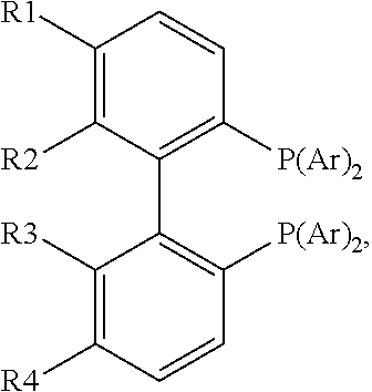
C1([R1])=C([R2])C(C2=C([P(Ar)2])C=CC([R4])=C2[R3])=C([P(Ar)2])C=C1
